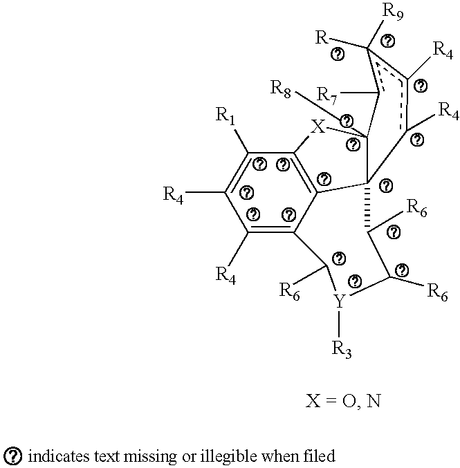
C12=C3C([R1])=C([R4])C([R4])=C1C([R6])[Y]([R3])C([R6])C([R6])C21C([R8])([X]3)c([R7])c([R9])([R])c([R4])c1[R4]
